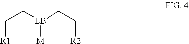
C1[R1][M]2[LB](C1)CC[R2]2
